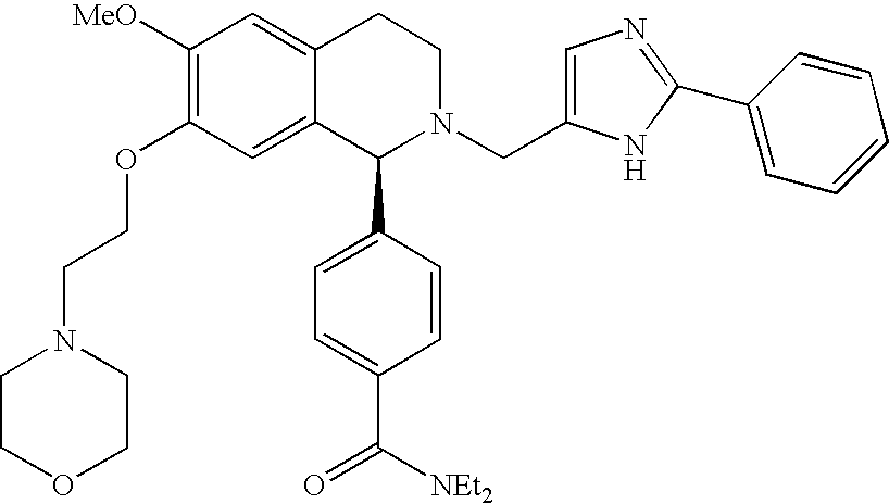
C1([MeO])=C(OCCN2CCOCC2)C=C2C(=C1)CCN(CC1=CN=C(C3=CC=CC=C3)N1)C2C1=CC=C(C([NEt2])=O)C=C1
